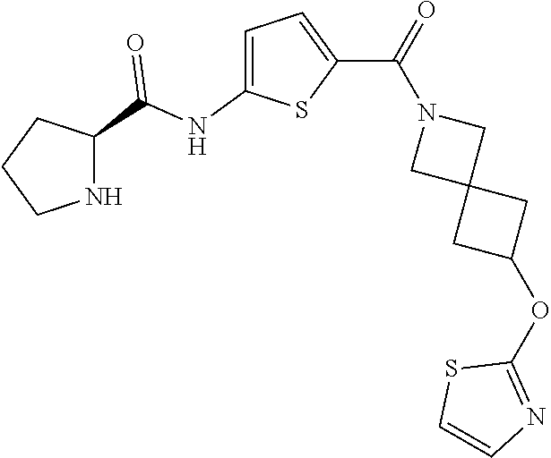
C1CNC(C(NC2=CC=C(C(=O)N3CC4(C3)CC(OC3=NC=CS3)C4)S2)=O)C1
